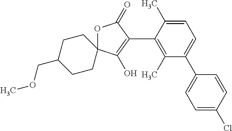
C1=C(C)C(C2=C(O)C3(OC2=O)CCC(COC)CC3)=C(C)C(C2=CC=C(Cl)C=C2)=C1
